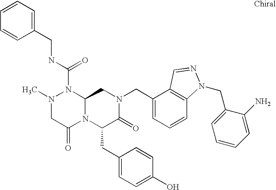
N1(C(NCC2=CC=CC=C2)=O)N(C)CC(=O)N2C1CN(CC1=CC=CC3=C1C=NN3CC1=CC=CC=C1N)C(=O)C2CC1=CC=C(O)C=C1
